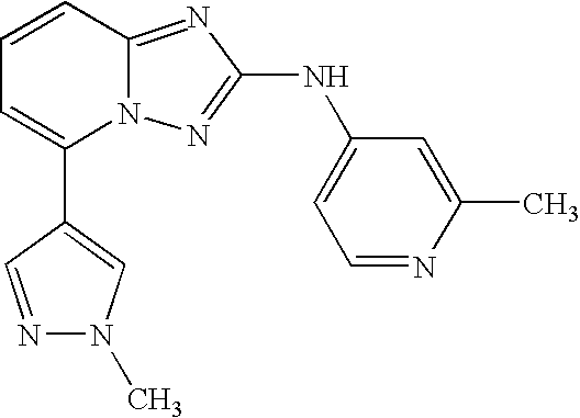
C1(C2=CN(C)N=C2)=CC=CC2=NC(NC3=CC=NC(C)=C3)=NN12
